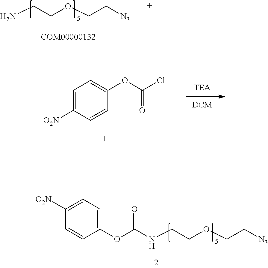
C1=C([O2N])C=CC(OC(Cl)=O)=C1.C1=CC(OC(NCCOCC[N3])=O)=CC=C1[O2N].NCCOCC[N3]
